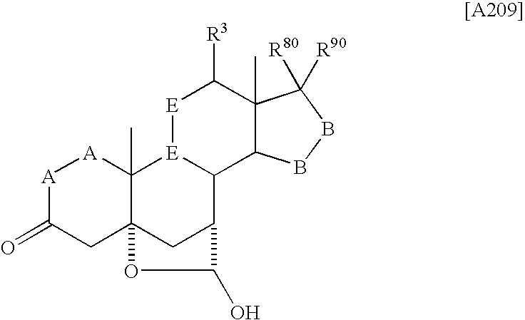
[A]1C(=O)CC23C(C)([A]1)[E]1C(C(C2)C(O)O3)C2C(C)(C([R3])[E]1)C([R80])([R90])BB2
